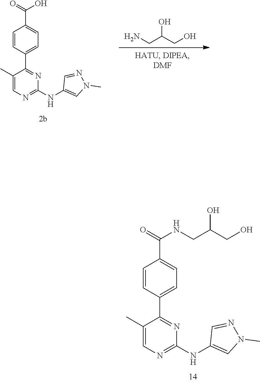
C1(NC2=NC=C(C)C(C3=CC=C(C(=O)O)C=C3)=N2)=CN(C)N=C1.NCC(O)CO.C1(NC2=NC=C(C)C(C3=CC=C(C(=O)NCC(CO)O)C=C3)=N2)=CN(C)N=C1
